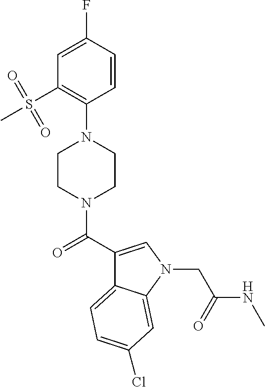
C1=C(F)C=CC(N2CCN(C(=O)C3=CN(CC(NC)=O)C4=CC(Cl)=CC=C34)CC2)=C1S(C)(=O)=O
